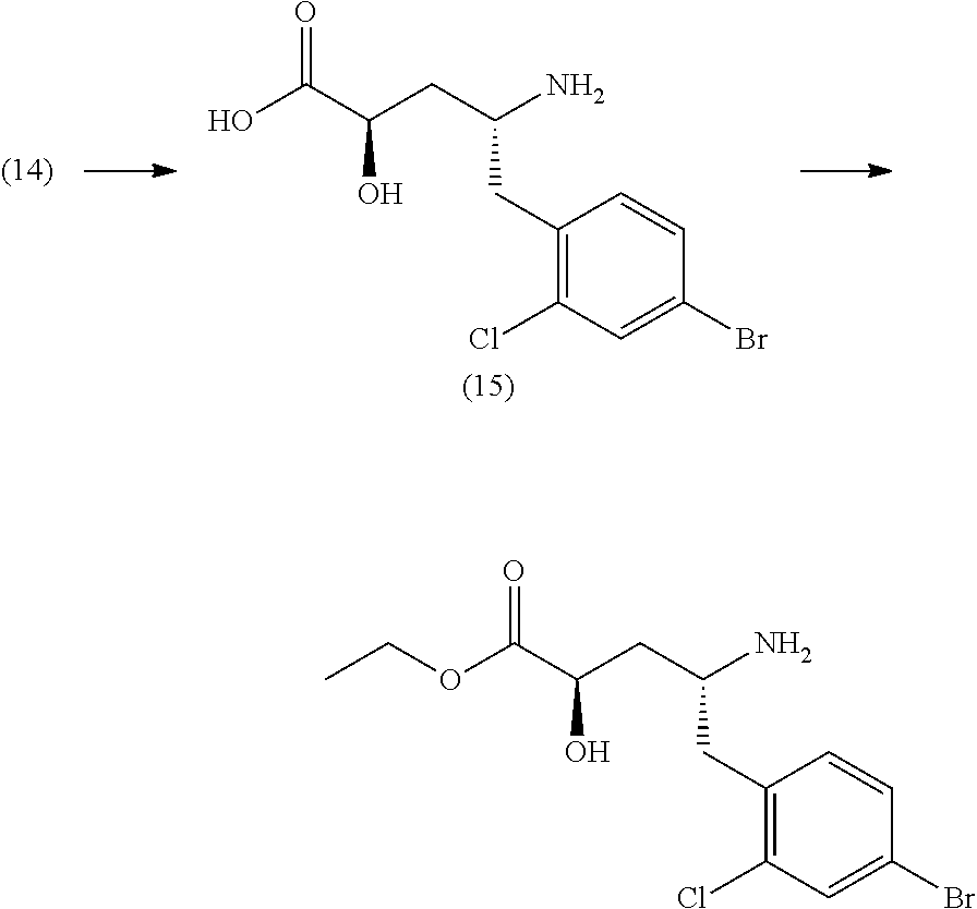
O(C(C(CC(N)CC1=C(Cl)C=C(Br)C=C1)O)=O)CC.OC(C(CC(N)CC1=C(Cl)C=C(Br)C=C1)O)=O
